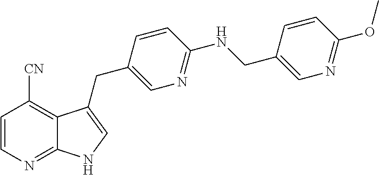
C1=CN=C2C(=C1[CN])C(CC1=CN=C(NCC3=CN=C(OC)C=C3)C=C1)=CN2
